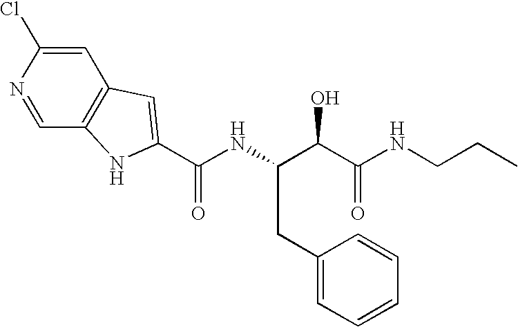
C(NC(C(O)C(=O)NCCC)CC1=CC=CC=C1)(=O)C1=CC2=C(C=NC(Cl)=C2)N1
